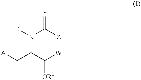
N(C(C([W])[OR1])C[A])(C([Z])=[Y])[E]
